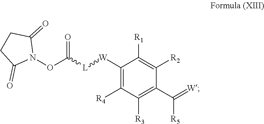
O=C(ON1C(=O)CCC1=O)[L][W]C1=C([R4])C([R3])=C(C([R5])=[W])C([R2])=C1[R1]
